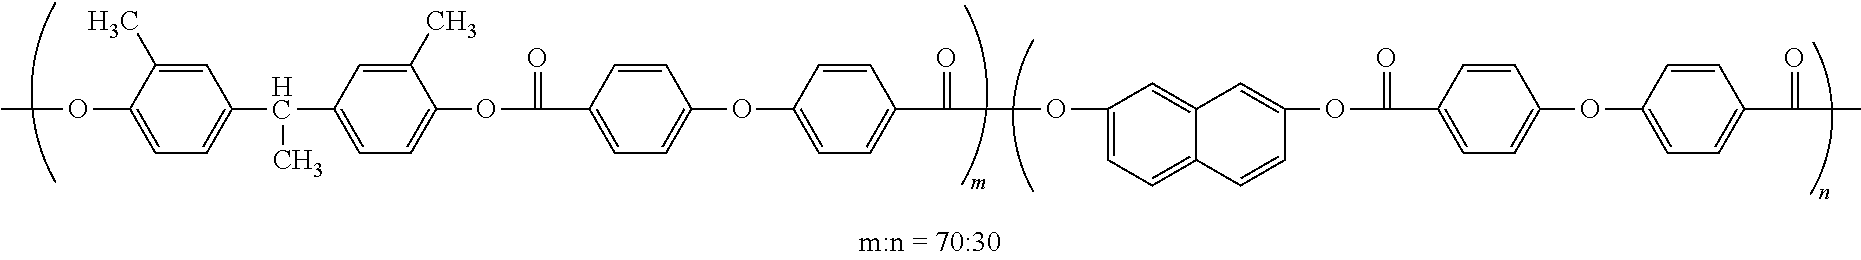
COC1=CC=C(C(C)C2=CC=C(OC(=O)C3=CC=C(OC4=CC=C(C(=O)OC5=CC=C6C(=C5)C=C(OC(=O)C5=CC=C(OC7=CC=C(C(=O)C)C=C7)C=C5)C=C6)C=C4)C=C3)C(C)=C2)C=C1C
